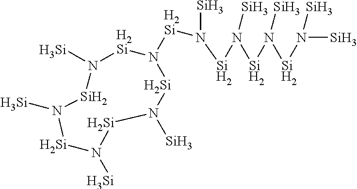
[Si]N1[Si]N([Si])[Si]N([Si])[Si]N([H2Si]N([Si])[Si]N([Si]N([Si]N([Si])[Si])[Si])[Si])[H2Si]N([Si])[Si]1
